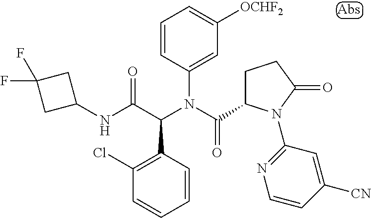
C1(N(C(C2CCC(=O)N2C2=NC=CC([CN])=C2)=O)C(C(NC2CC(F)(F)C2)=O)C2=C(Cl)C=CC=C2)=CC([OCHF2])=CC=C1
